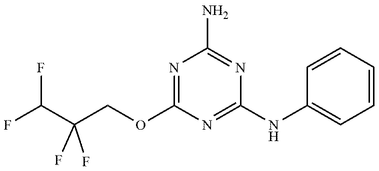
C1=CC=CC=C1NC1=NC(OCC(C(F)F)(F)F)=NC(N)=N1
